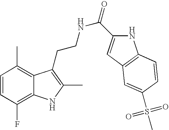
C1=CC(F)=C2C(=C1C)C(CCNC(=O)C1=CC3=C(N1)C=CC(S(C)(=O)=O)=C3)=C(C)N2
